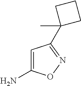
NC1=CC(C2(C)CCC2)=NO1
